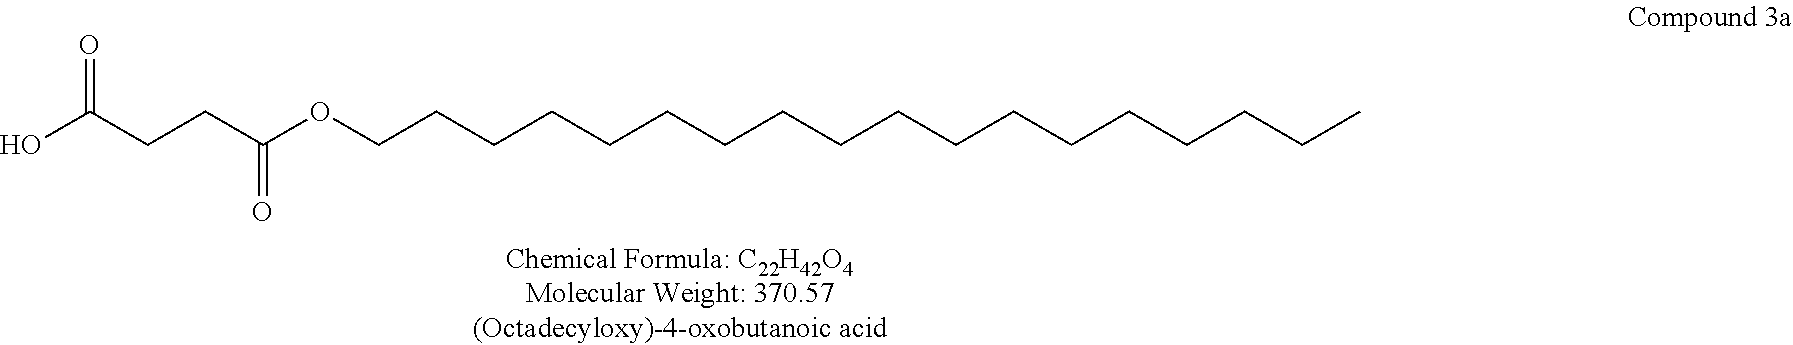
C(CCCC)CCCCCCCCCCCCCOC(CCC(O)=O)=O
